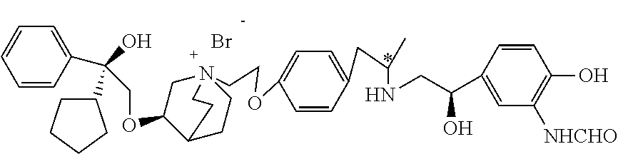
Br.C1=CC(C(O)(C2CCCC2)COC2C3CCN(CCOC4=CC=C(CC(NCC(C5=CC([NHCHO])=C(O)C=C5)O)C)C=C4)(C2)CC3)=CC=C1
